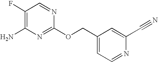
C1(F)=C(N)N=C(OCC2=CC=NC(C#N)=C2)N=C1
